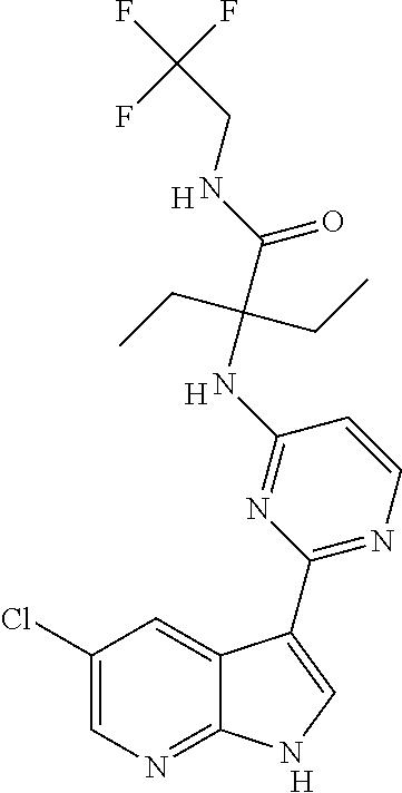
[H].C1=CN=C(C2=CNC3=NC=C(Cl)C=C32)N=C1NC(C(NCC(F)(F)F)=O)(CC)CC.[H].[H]
